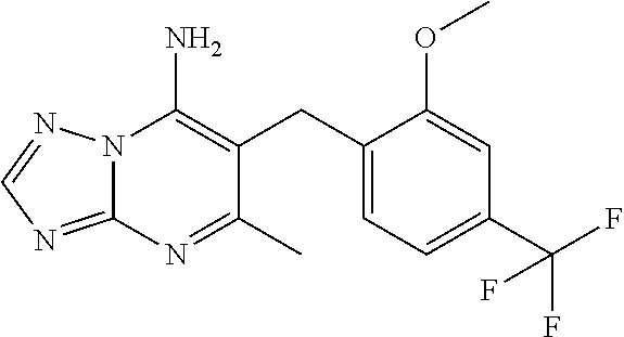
N12C(=NC=N1)N=C(C)C(CC1=CC=C(C(F)(F)F)C=C1OC)=C2N
